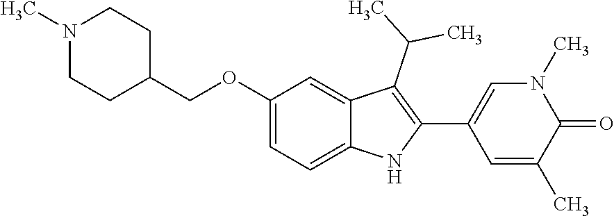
C(OC1=CC=C2C(=C1)C(C(C)C)=C(C1=CN(C)C(=O)C(C)=C1)N2)C1CCN(C)CC1
